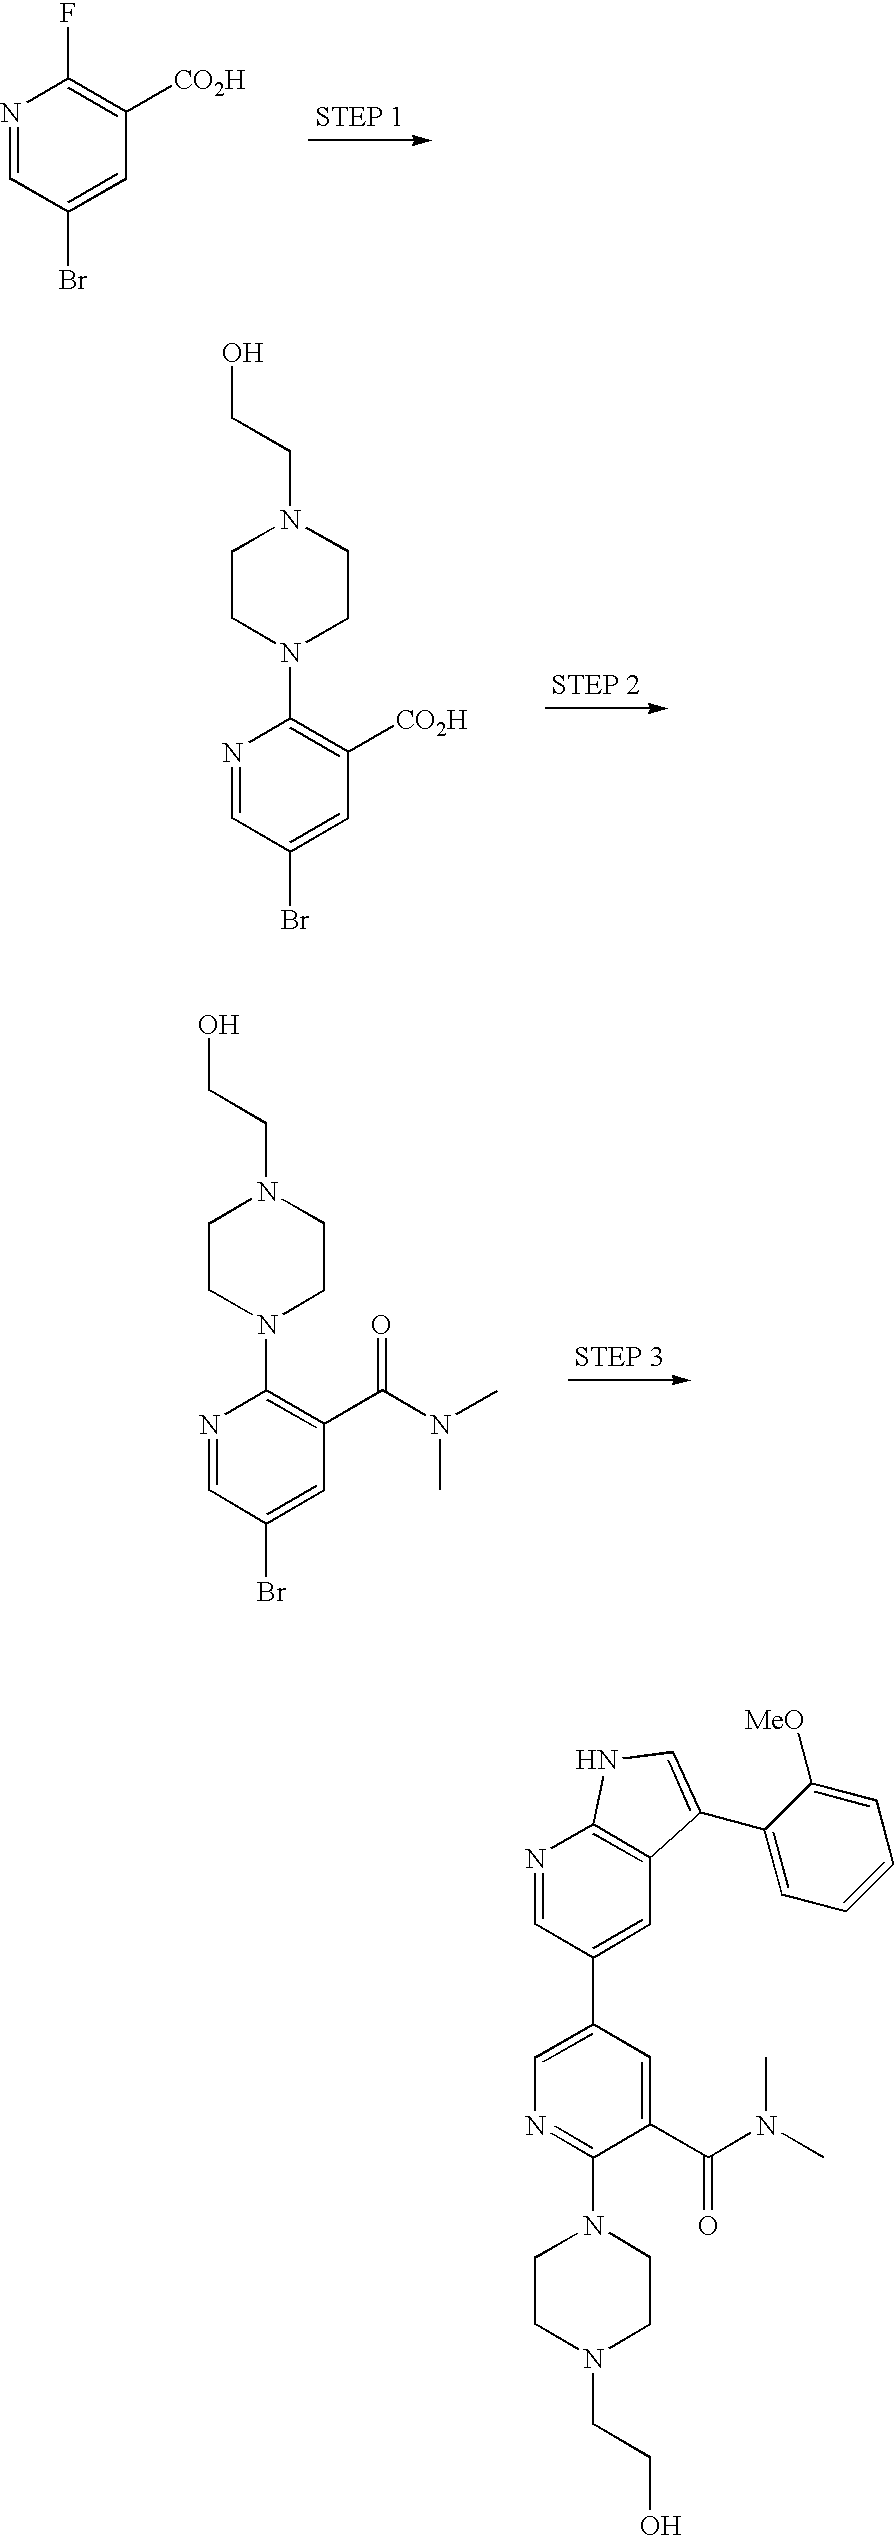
N1=CC(Br)=CC([CO2H])=C1F.N1=CC(Br)=CC([CO2H])=C1N1CCN(CCO)CC1.N1=CC(Br)=CC(C(N(C)C)=O)=C1N1CCN(CCO)CC1.N1=C(N2CCN(CCO)CC2)C(C(N(C)C)=O)=CC(C2=CC3=C(N=C2)NC=C3C2=CC=CC=C2[MeO])=C1
